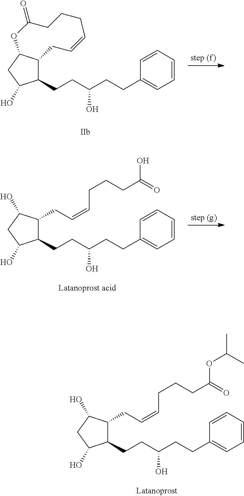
C12C(CC(O)C1CCC(CCC1=CC=CC=C1)O)OC(=O)CCCC=CC2.C1(CC=CCCCC(O)=O)C(O)CC(O)C1CCC(CCC1=CC=CC=C1)O.C1(CC=CCCCC(OC(C)C)=O)C(O)CC(O)C1CCC(CCC1=CC=CC=C1)O
